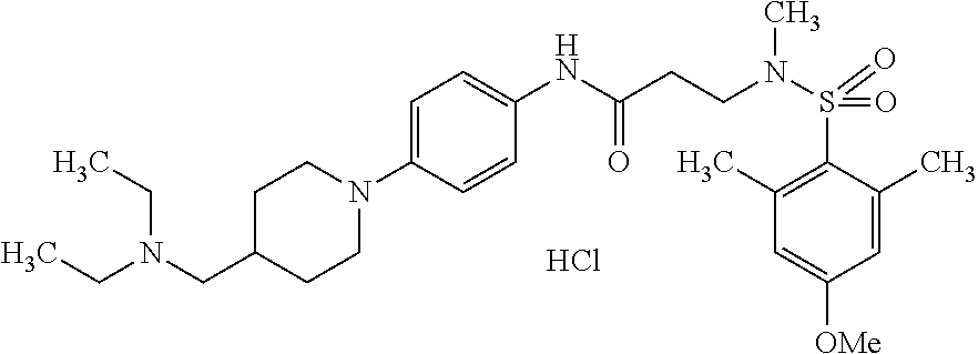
N1(C2=CC=C(NC(CCN(S(C3=C(C)C=C([OMe])C=C3C)(=O)=O)C)=O)C=C2)CCC(CN(CC)CC)CC1.Cl
